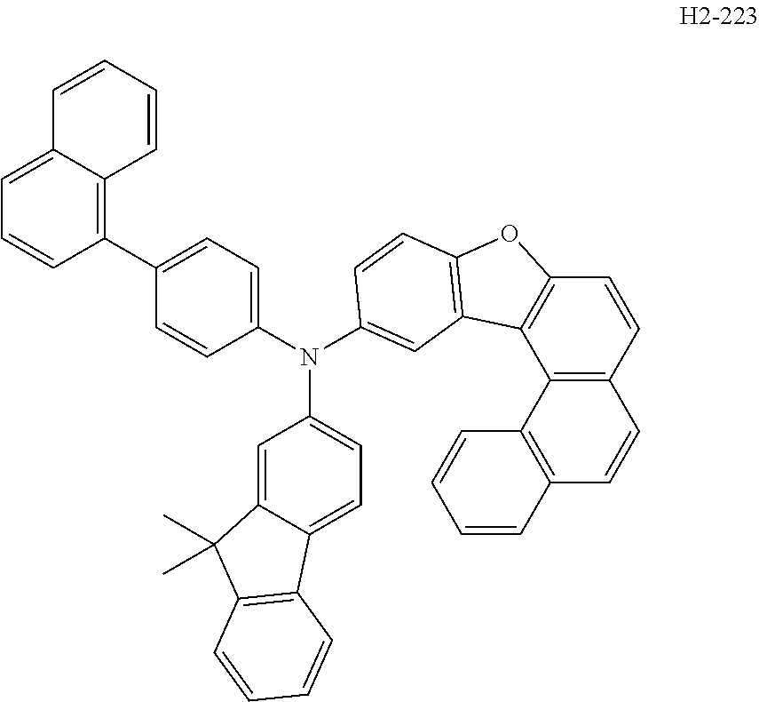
C12=C(C=CC3=C1C1=C(O3)C=CC(N(C3=CC=C(C4=C5C(=CC=C4)C=CC=C5)C=C3)C3=CC=C4C(=C3)C(C)(C)C3=C4C=CC=C3)=C1)C=CC1=C2C=CC=C1
